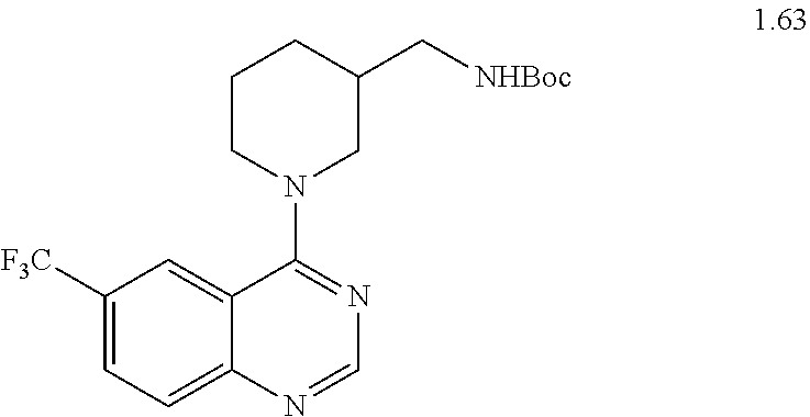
C1CN(C2=NC=NC3=CC=C([F3C])C=C23)CC(C[NHBoc])C1
